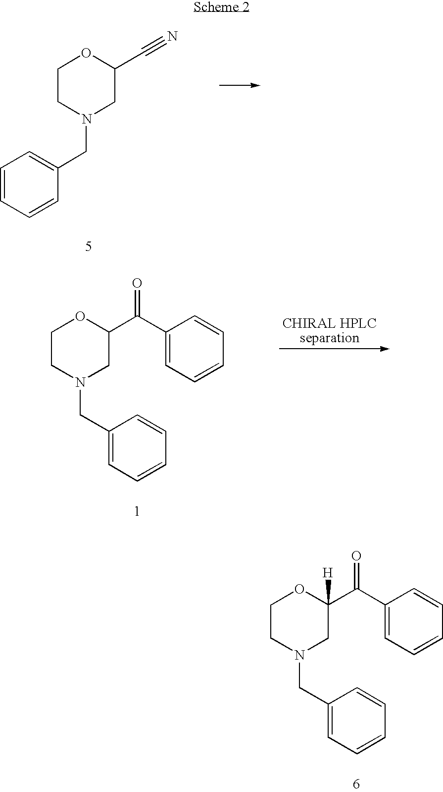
C1CN(CC2=CC=CC=C2)CC(C(C2=CC=CC=C2)=O)([H])O1.C1CN(CC2=CC=CC=C2)CC(C#N)O1.C1CN(CC2=CC=CC=C2)CC(C(C2=CC=CC=C2)=O)O1
